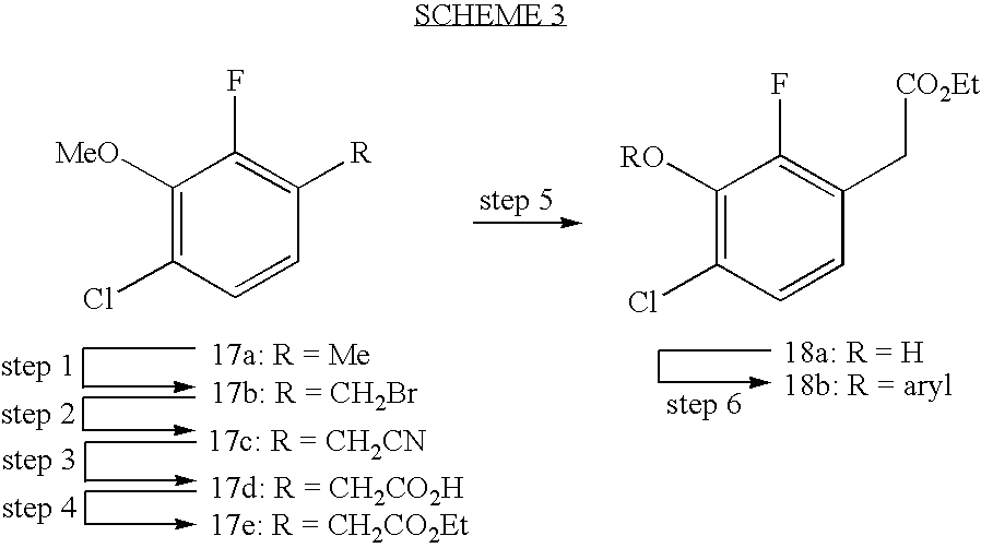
ClC1=C([MeO])C(F)=C([R])C=C1.ClC1=C([RO])C(F)=C(C[CO2Et])C=C1
